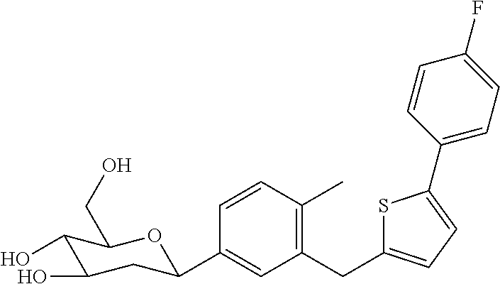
C1=CC(C)=C(CC2=CC=C(C3=CC=C(F)C=C3)S2)C=C1C1CC(O)C(O)C(CO)O1
